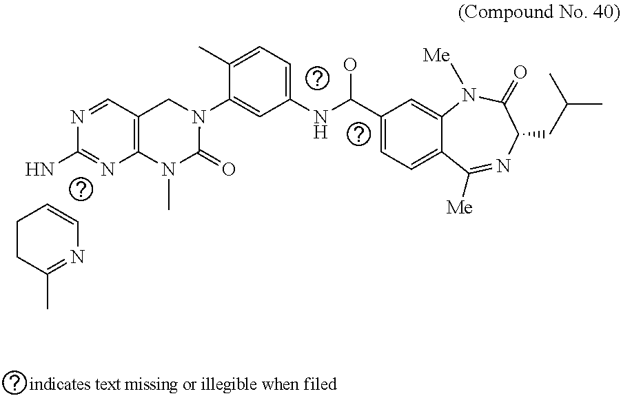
C1=CN=C(C)CC1.C1(NC(O)C2=CC=C3C([Me])=NC(CC(C)C)C(=O)N([Me])C3=C2)=CC=C(C)C(N2CC3=C(N(C)C2=O)N=C(N)N=C3)=C1
